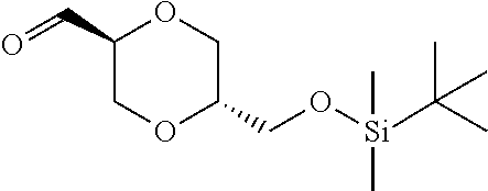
C1(C=O)COC(CO[Si](C(C)(C)C)(C)C)CO1
